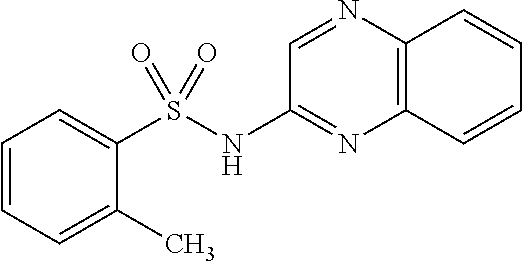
C1(NS(C2=CC=CC=C2C)(=O)=O)=NC2=C(N=C1)C=CC=C2
